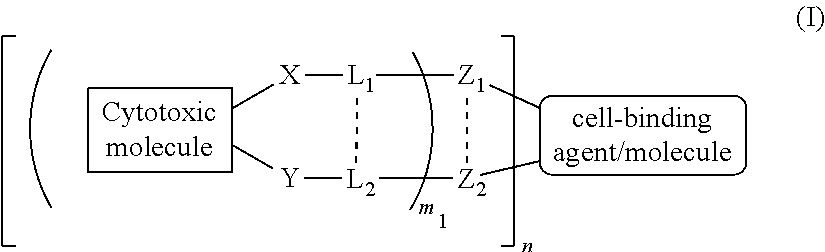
[Z2]1(C)[Z1](C)[L1]([X]C)[L2]1[Y]C
